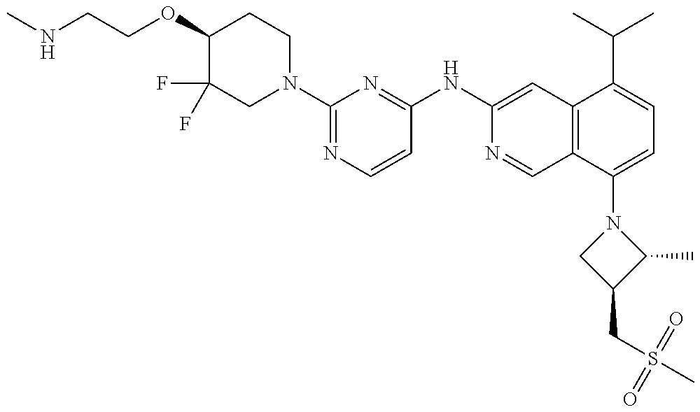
C1(OCCNC)C(F)(F)CN(C2=NC=CC(NC3=CC4=C(C=N3)C(N3CC(CS(C)(=O)=O)C3C)=CC=C4C(C)C)=N2)CC1
